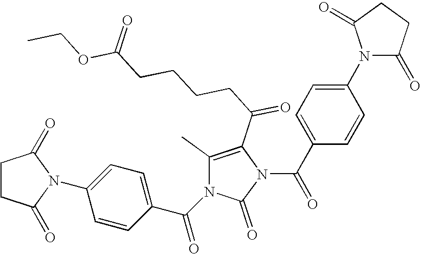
C1(N2C(=O)CCC2=O)=CC=C(C(=O)N2C(C)=C(C(CCCCC(OCC)=O)=O)N(C(C3=CC=C(N4C(=O)CCC4=O)C=C3)=O)C2=O)C=C1
